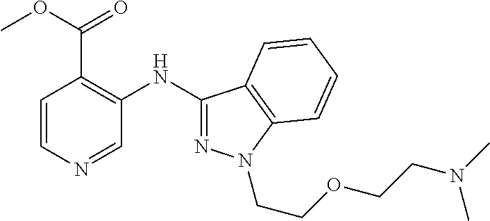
C1=CN=CC(NC2=NN(CCOCCN(C)C)C3=C2C=CC=C3)=C1C(OC)=O
